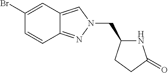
C1(Br)=CC2=CN(CC3NC(=O)CC3)N=C2C=C1
